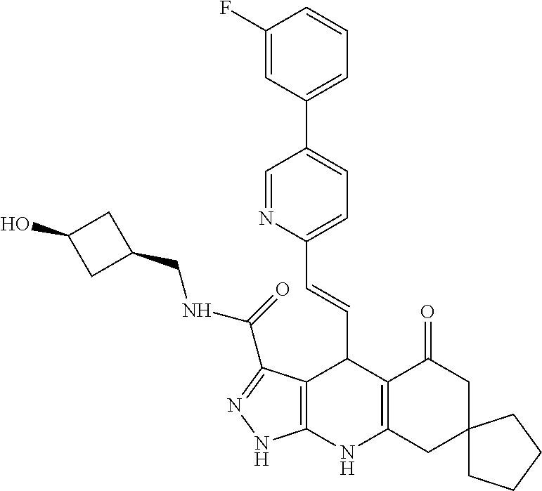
C1(F)=CC(C2=CC=C(C=CC3C4=C(NC5=C3C(=O)CC3(C5)CCCC3)NN=C4C(NCC3CC(O)C3)=O)N=C2)=CC=C1
